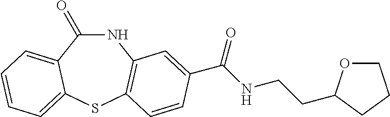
C1(=O)NC2=C(SC3=CC=CC=C13)C=CC(C(NCCC1OCCC1)=O)=C2
